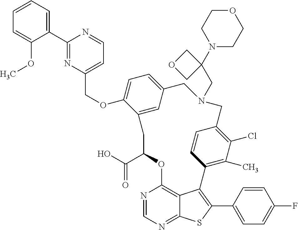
C1(C2=NC(COC3=CC=C4C=C3CC(C(O)=O)OC3=C5C(=NC=N3)SC(C3=CC=C(F)C=C3)=C5C3=C(C)C(Cl)=C(C=C3)CN(CC3(N5CCOCC5)COC3)C4)=CC=N2)=CC=CC=C1OC
